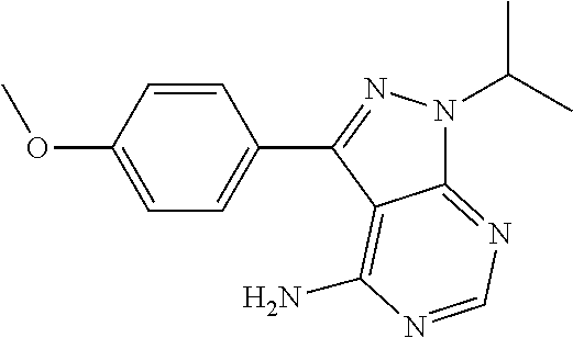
C12=NC=NC(N)=C1C(C1=CC=C(OC)C=C1)=NN2C(C)C
